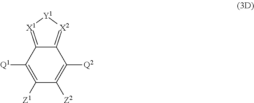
C1([Z1])=C([Q1])C2=[X1][Y1][X2]=C2C([Q2])=C1[Z2]
